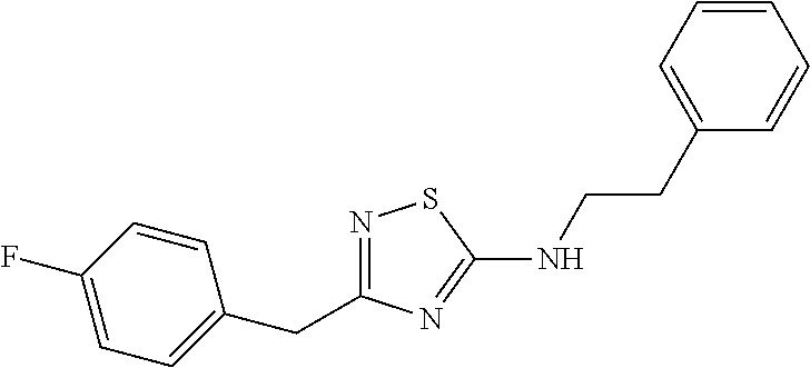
N1=C(CC2=CC=C(F)C=C2)N=C(NCCC2=CC=CC=C2)S1
